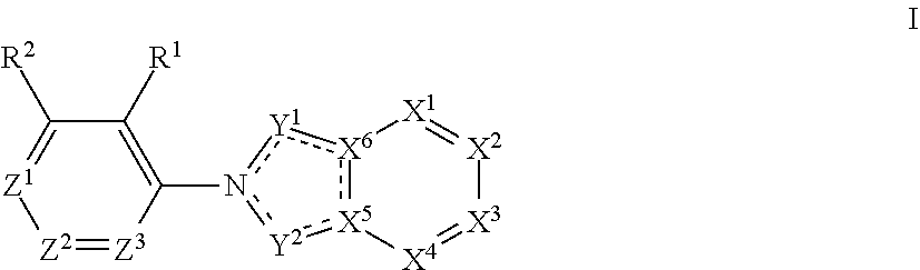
[Z2]1=[Z3]C(n2[Y1]:[X6]3:[X5](:[Y2]2)[X4]=[X3][X2]=[X1]3)=C([R1])C([R2])=[Z1]1
